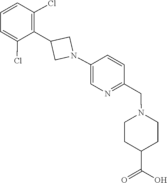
C1=CC(Cl)=C(C2CN(C3=CN=C(CN4CCC(C(=O)O)CC4)C=C3)C2)C(Cl)=C1
